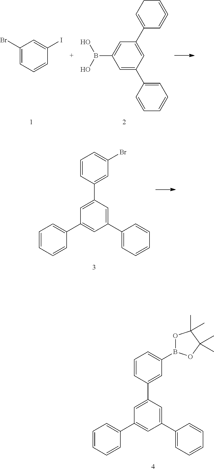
C1(C2=CC=CC=C2)=CC(C2=CC(Br)=CC=C2)=CC(C2=CC=CC=C2)=C1.C1(C2=CC=CC=C2)=CC(C2=CC(B3OC(C)(C)C(C)(C)O3)=CC=C2)=CC(C2=CC=CC=C2)=C1.C1=C(C2=CC=CC=C2)C=C(C2=CCC=C=C2)C=C1B(O)O.C1(Br)=CC=CC(I)=C1
